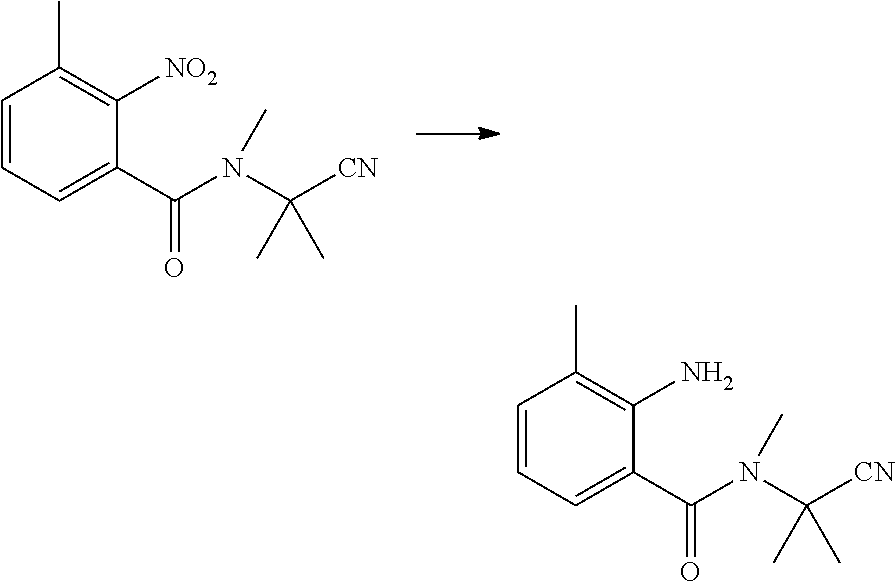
C1=CC=C(C(N(C([CN])(C)C)C)=O)C([NO2])=C1C.C1=CC=C(C(N(C([CN])(C)C)C)=O)C(N)=C1C
